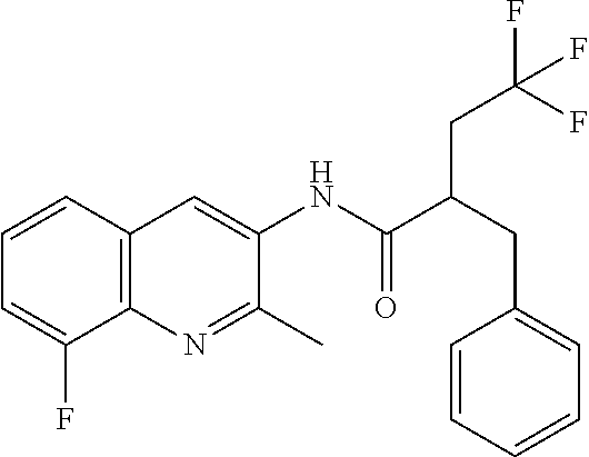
C12=C(C=CC=C1F)C=C(NC(=O)C(CC1=CC=CC=C1)CC(F)(F)F)C(C)=N2
